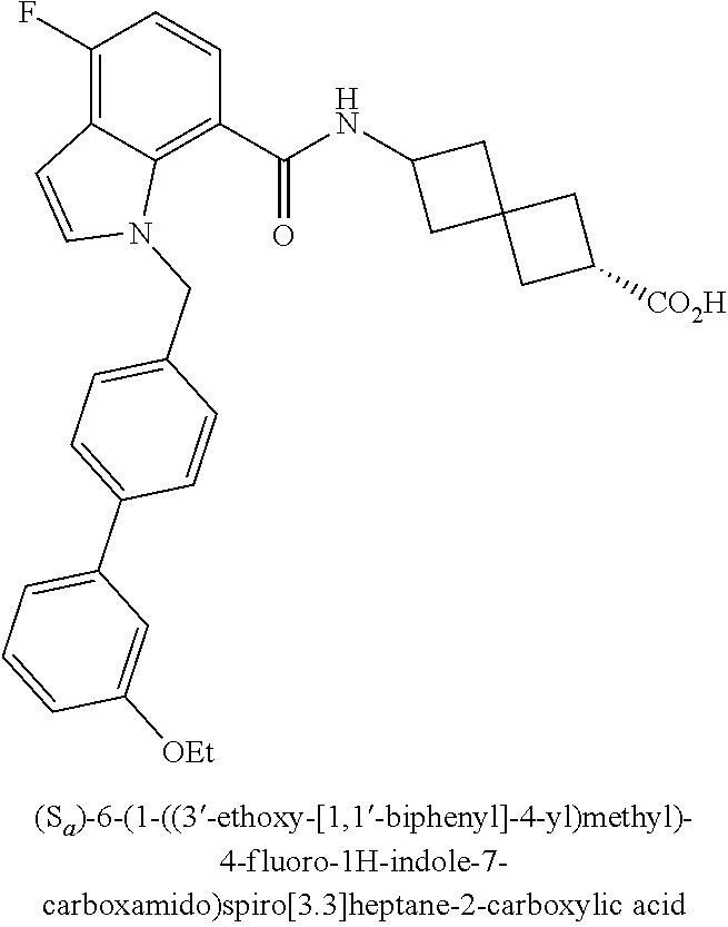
C1(F)=C2C(=C(C(NC3CC4(C3)CC([CO2H])C4)=O)C=C1)N(CC1=CC=C(C3=CC=CC([OEt])=C3)C=C1)C=C2
